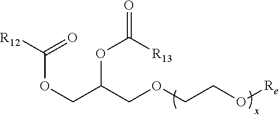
C(OCC(OC([R13])=O)COCCO[Re])(=O)[R12]
